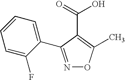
N1=C(C2=CC=CC=C2F)C(C(O)=O)=C(C)O1
